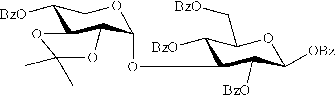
C1(OC2C3C(C([BzO])CO2)OC(C)(C)O3)C([BzO])C([OBz])OC(C[BzO])C1[BzO]
